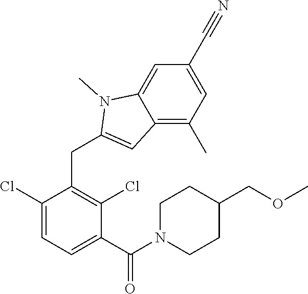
C1(Cl)=CC=C(C(=O)N2CCC(COC)CC2)C(Cl)=C1CC1=CC2=C(C)C=C(C#N)C=C2N1C
